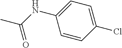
CC(NC1=CC=C(Cl)C=C1)=O
